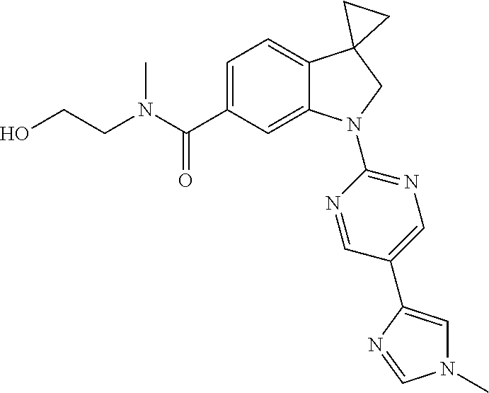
C(CN(C)C(C1=CC=C2C(=C1)N(C1=NC=C(C3=CN(C)C=N3)C=N1)CC21CC1)=O)O
